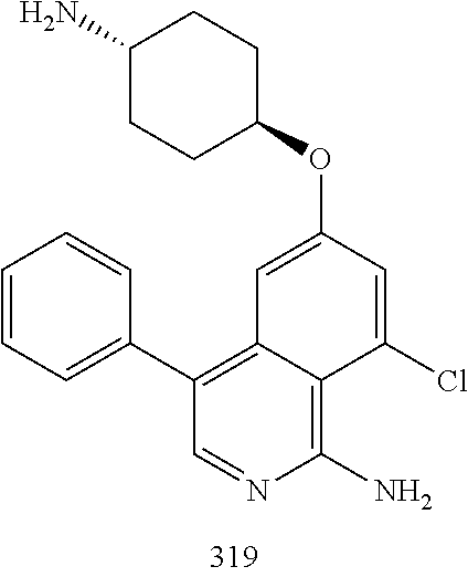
C1(C2=C3C=C(OC4CCC(N)CC4)C=C(Cl)C3=C(N)N=C2)=CC=CC=C1
